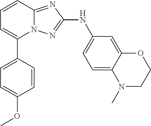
N12C(=NC(NC3=CC=C4C(=C3)OCCN4C)=N1)C=CC=C2C1=CC=C(OC)C=C1
